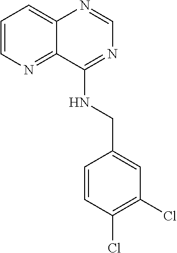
C1=NC2=CC=CN=C2C(NCC2=CC(Cl)=C(Cl)C=C2)=N1
